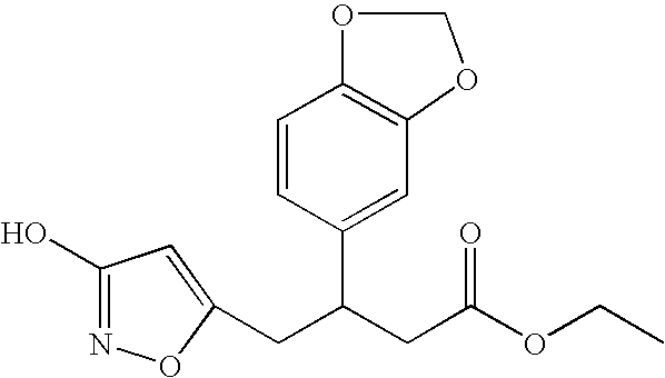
C(C(CC(OCC)=O)C1=CC2=C(C=C1)OCO2)C1=CC(O)=NO1
